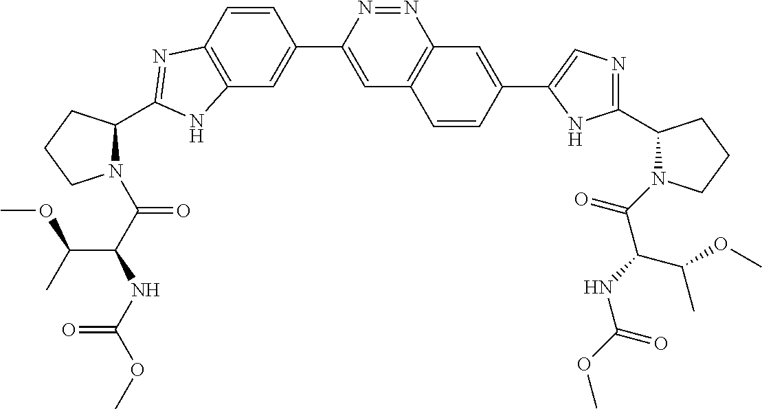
C12=C(C=CC(C3=CC4=C(N=N3)C=C(C3=CN=C(C5N(C(C(NC(=O)OC)C(C)OC)=O)CCC5)N3)C=C4)=C1)N=C(C1N(C(C(NC(OC)=O)C(C)OC)=O)CCC1)N2
